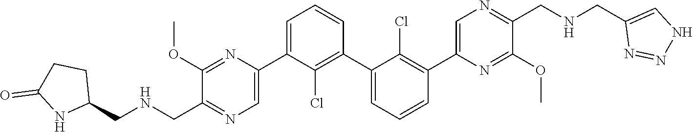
C1(OC)=NC(C2=CC=CC(C3=CC=CC(C4=CN=C(CNCC5=CNN=N5)C(OC)=N4)=C3Cl)=C2Cl)=CN=C1CNCC1CCC(=O)N1
